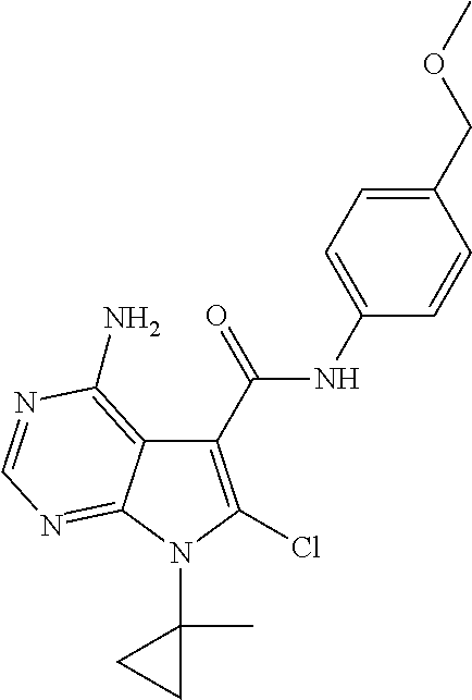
C1(C(NC2=CC=C(COC)C=C2)=O)=C(Cl)N(C2(C)CC2)C2=NC=NC(N)=C12
